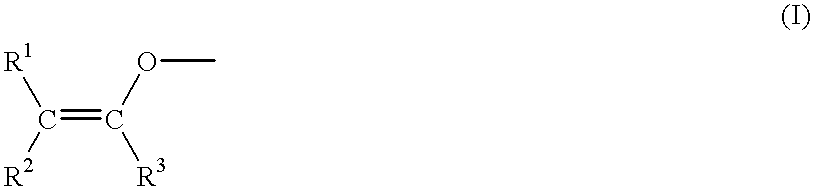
C(=C(OC)[R3])([R2])[R1]
